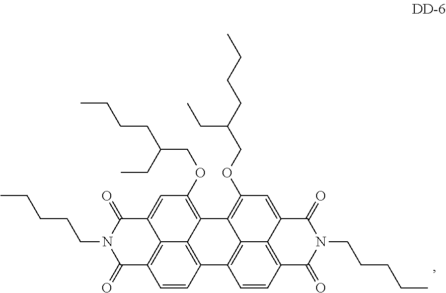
C1=CC2=C3C4=C1C(=O)N(CCCCC)C(=O)C4=CC(OCC(CCCC)CC)=C3C1=C(OCC(CCCC)CC)C=C3C4=C(C=CC2=C14)C(=O)N(CCCCC)C3=O
